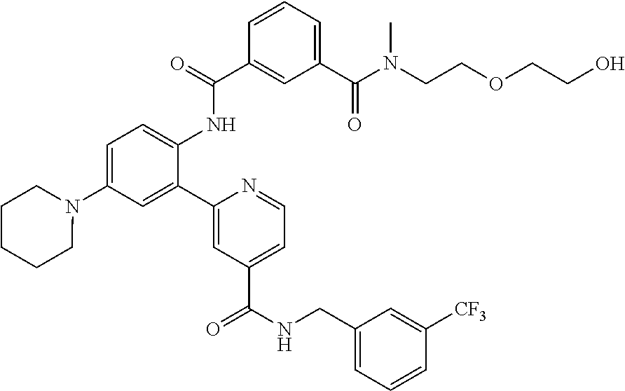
C1=C(N2CCCCC2)C=C(C2=CC(C(NCC3=CC=CC([CF3])=C3)=O)=CC=N2)C(NC(C2=CC(C(N(CCOCCO)C)=O)=CC=C2)=O)=C1
